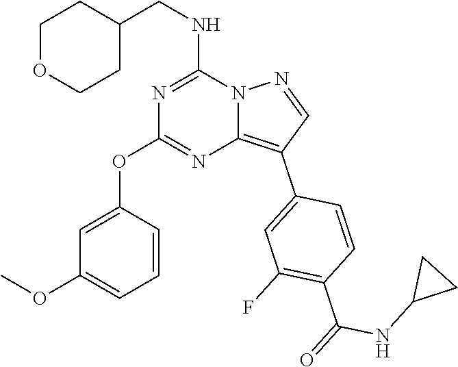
C1OCCC(CNC2=NC(OC3=CC(OC)=CC=C3)=NC3=C(C4=CC(F)=C(C(=O)NC5CC5)C=C4)C=NN23)C1
